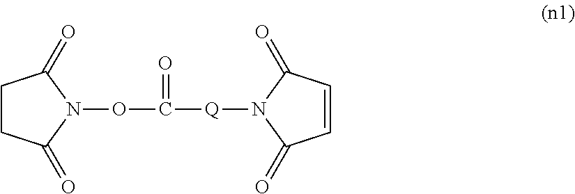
C1CC(=O)N(OC(=O)[Q]N2C(=O)C=CC2=O)C1=O
